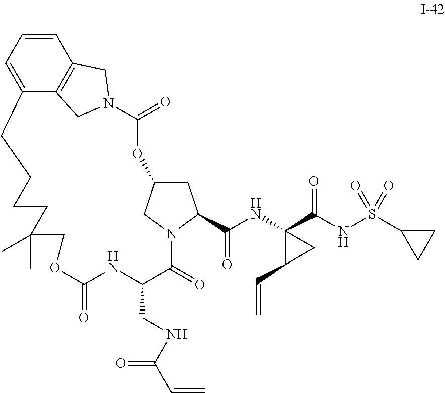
C1=CC=C2C3=C1CN(C3)C(=O)OC1CC(C(NC3(C(NS(C4CC4)(=O)=O)=O)C(C=C)C3)=O)N(C1)C(=O)C(CNC(C=C)=O)NC(=O)OCC(C)(C)CCCC2
